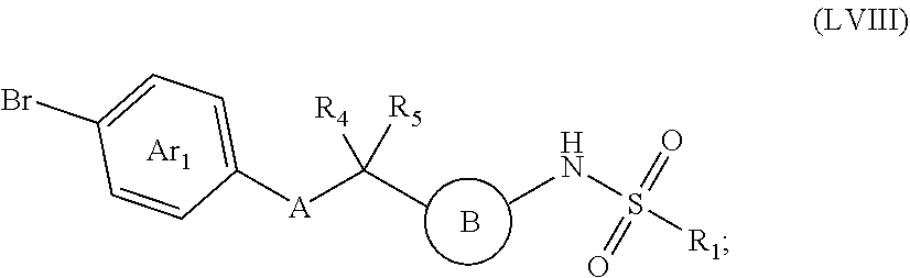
B.CNS([R1])(=O)=O.CC([A]C1=CC=C(Br)C=C1)([R4])[R5].[Ar1]
